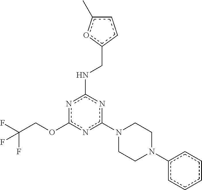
c1(N2CCN(c3ccccc3)CC2)nc(NCc2ccc(C)o2)nc(OCC(F)(F)F)n1
